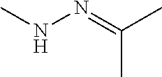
N(N=C(C)C)C
